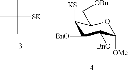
C1([KS])C([BnO])C([BnO])C([OMe])OC1C[OBn].CC(C)(C)[SK]
